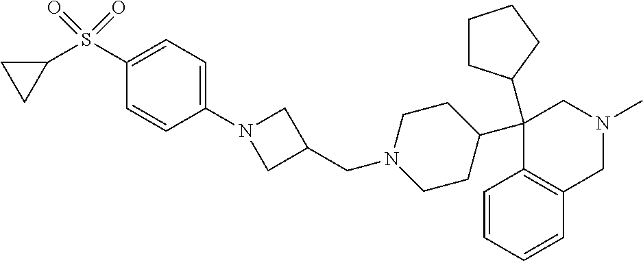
C1(C2CCN(CC3CN(C4=CC=C(S(C5CC5)(=O)=O)C=C4)C3)CC2)(C2CCCC2)C2=C(CN(C)C1)C=CC=C2
